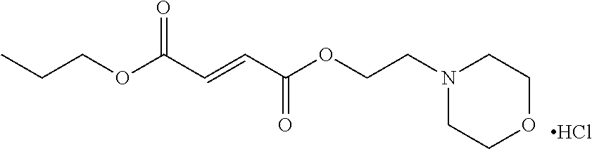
N1(CCOC(C=CC(OCCC)=O)=O)CCOCC1.Cl
